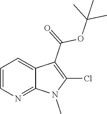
CC(C)(C)OC(C1=C(Cl)N(C)C2=NC=CC=C12)=O
